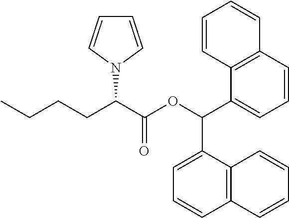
C(CCC)C(C(OC(C1=CC=CC2=C1C=CC=C2)C1=CC=CC2=C1C=CC=C2)=O)N1C=CC=C1
